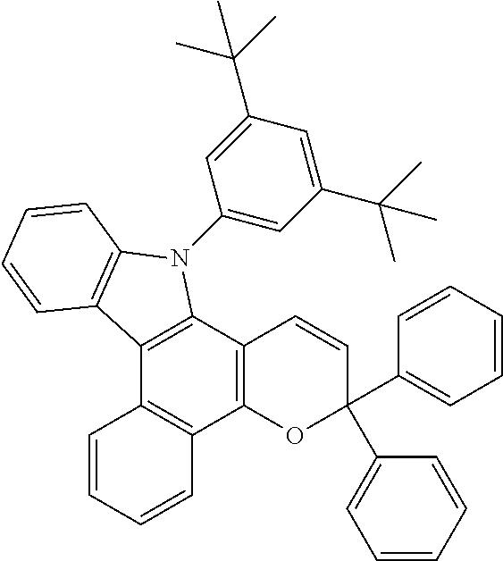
C12=C(C3=C(C4=C1C=CC=C4)OC(C1=CC=CC=C1)(C1=CC=CC=C1)C=C3)N(C1=CC(C(C)(C)C)=CC(C(C)(C)C)=C1)C1=C2C=CC=C1
